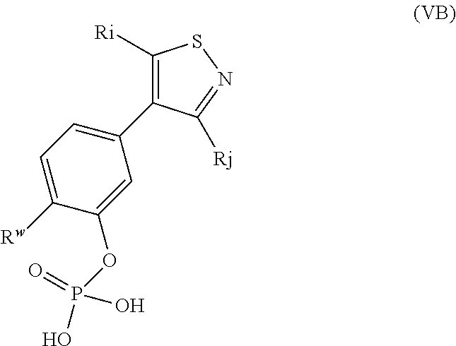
C1=C(C2=C([Ri])SN=C2[Rj])C=C(OP(=O)(O)O)C([Rw])=C1
